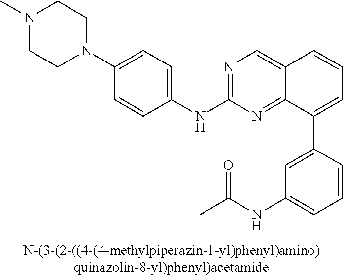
N1(C)CCN(C2=CC=C(NC3=NC=C4C(=N3)C(C3=CC(NC(C)=O)=CC=C3)=CC=C4)C=C2)CC1
